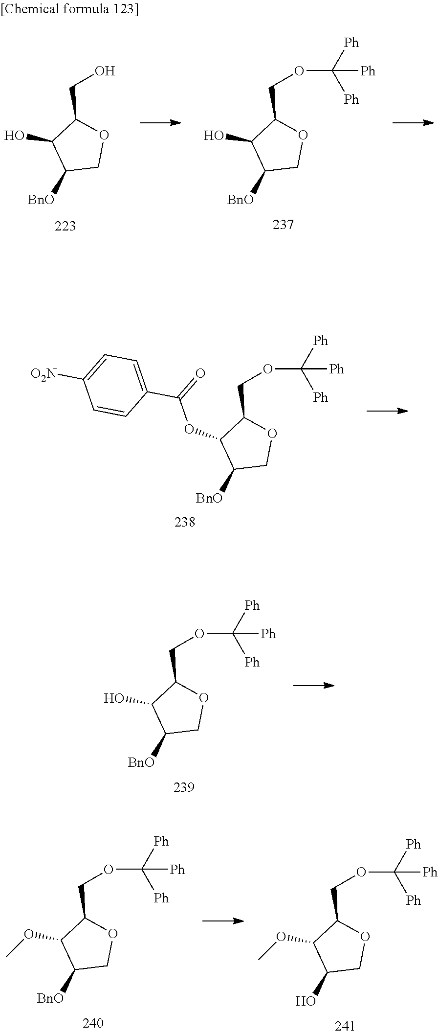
C1([BnO])COC(CO)C1O.C1([BnO])COC(COC([Ph])([Ph])[Ph])C1O.C1([BnO])COC(COC([Ph])([Ph])[Ph])C1OC(C1=CC=C([O2N])C=C1)=O.C1([BnO])COC(COC([Ph])([Ph])[Ph])C1O.C1([BnO])COC(COC([Ph])([Ph])[Ph])C1OC.C1(O)COC(COC([Ph])([Ph])[Ph])C1OC
